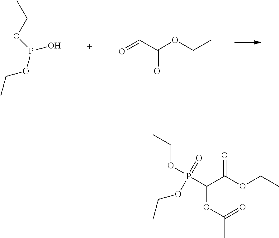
CCOP(OCC)O.O=CC(OCC)=O.CCOP(=O)(OCC)C(C(=O)OCC)OC(=O)C
